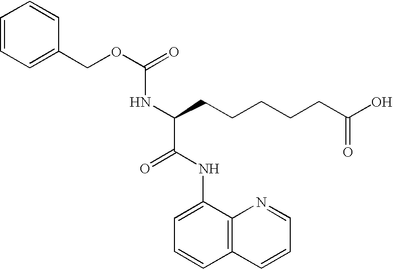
C1=CC=C(COC(=O)NC(C(NC2=CC=CC3=C2N=CC=C3)=O)CCCCCC(O)=O)C=C1
